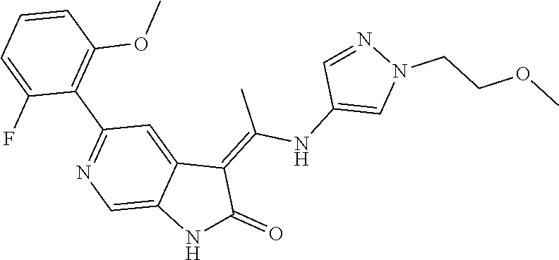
CC(=C1C2=CC(C3=C(OC)C=CC=C3F)=NC=C2NC1=O)NC1=CN(CCOC)N=C1
